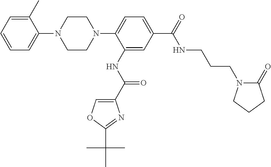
C1=CC=C(C)C(N2CCN(C3=CC=C(C(=O)NCCCN4C(=O)CCC4)C=C3NC(C3=COC(C(C)(C)C)=N3)=O)CC2)=C1
